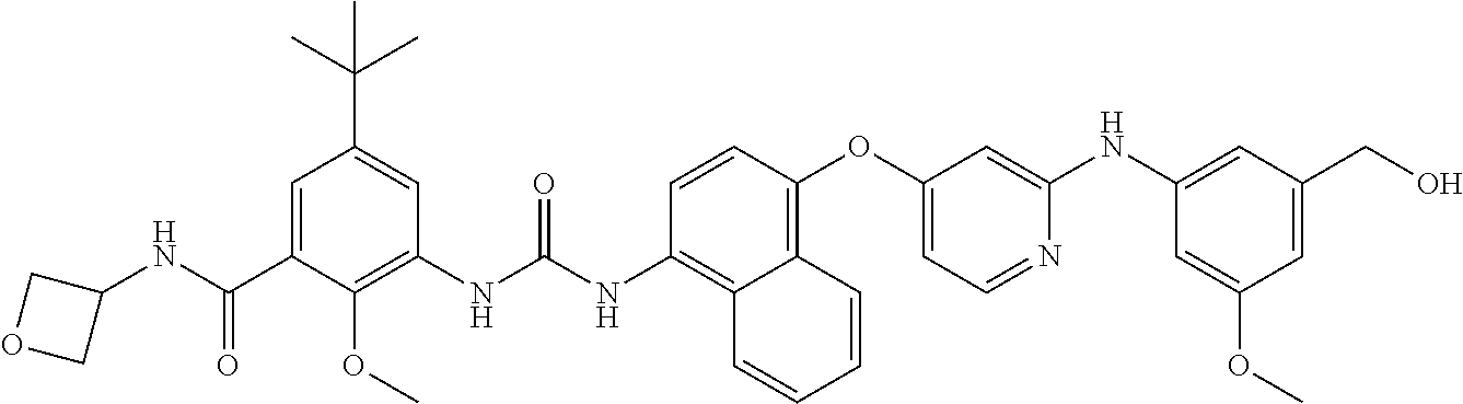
C1=C(C(NC2COC2)=O)C(OC)=C(NC(NC2=C3C(=C(OC4=CC=NC(NC5=CC(CO)=CC(OC)=C5)=C4)C=C2)C=CC=C3)=O)C=C1C(C)(C)C
